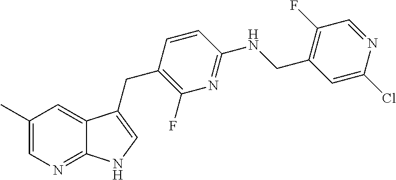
C1(C)=CN=C2C(=C1)C(CC1=C(F)N=C(NCC3=C(F)C=NC(Cl)=C3)C=C1)=CN2
